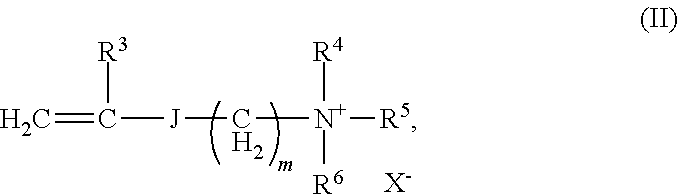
C=C([J]C[N+]([R5])([R4])[R6])[R3].[X-]
